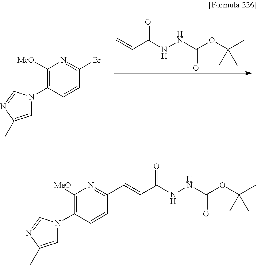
C=CC(NNC(OC(C)(C)C)=O)=O.C1([MeO])=C(N2C=C(C)N=C2)C=CC(Br)=N1.C1([MeO])=C(N2C=C(C)N=C2)C=CC(C=CC(NNC(OC(C)(C)C)=O)=O)=N1
